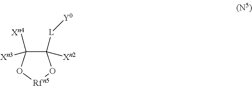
C1([Xn2])([L][Y0])C([Xn3])([Xn4])O[Rfn5]O1
